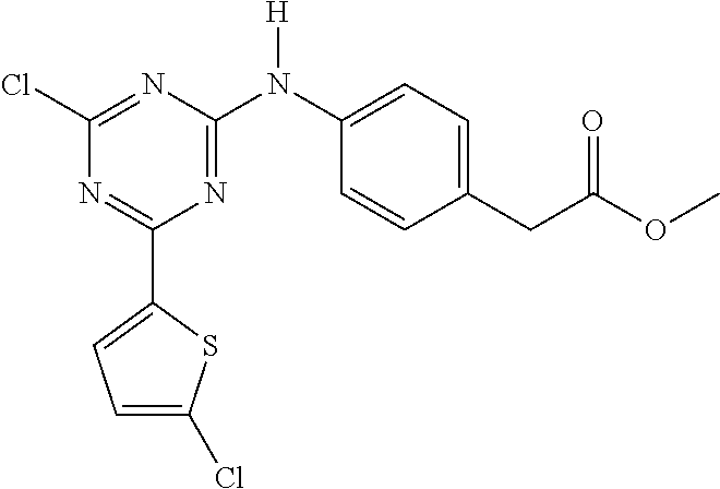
C1(C2=CC=C(Cl)S2)=NC(Cl)=NC(N(C2=CC=C(CC(=O)OC)C=C2)[H])=N1
